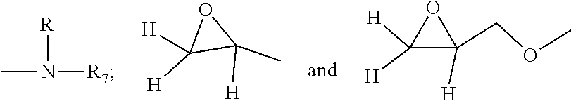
CN([R7])[R].C1([H])([H])C([H])(C)O1.C1([H])([H])C([H])(COC)O1
